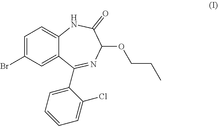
C1=C(Br)C=C2C(=C1)NC(=O)C(OCCC)N=C2C1=CC=CC=C1Cl
